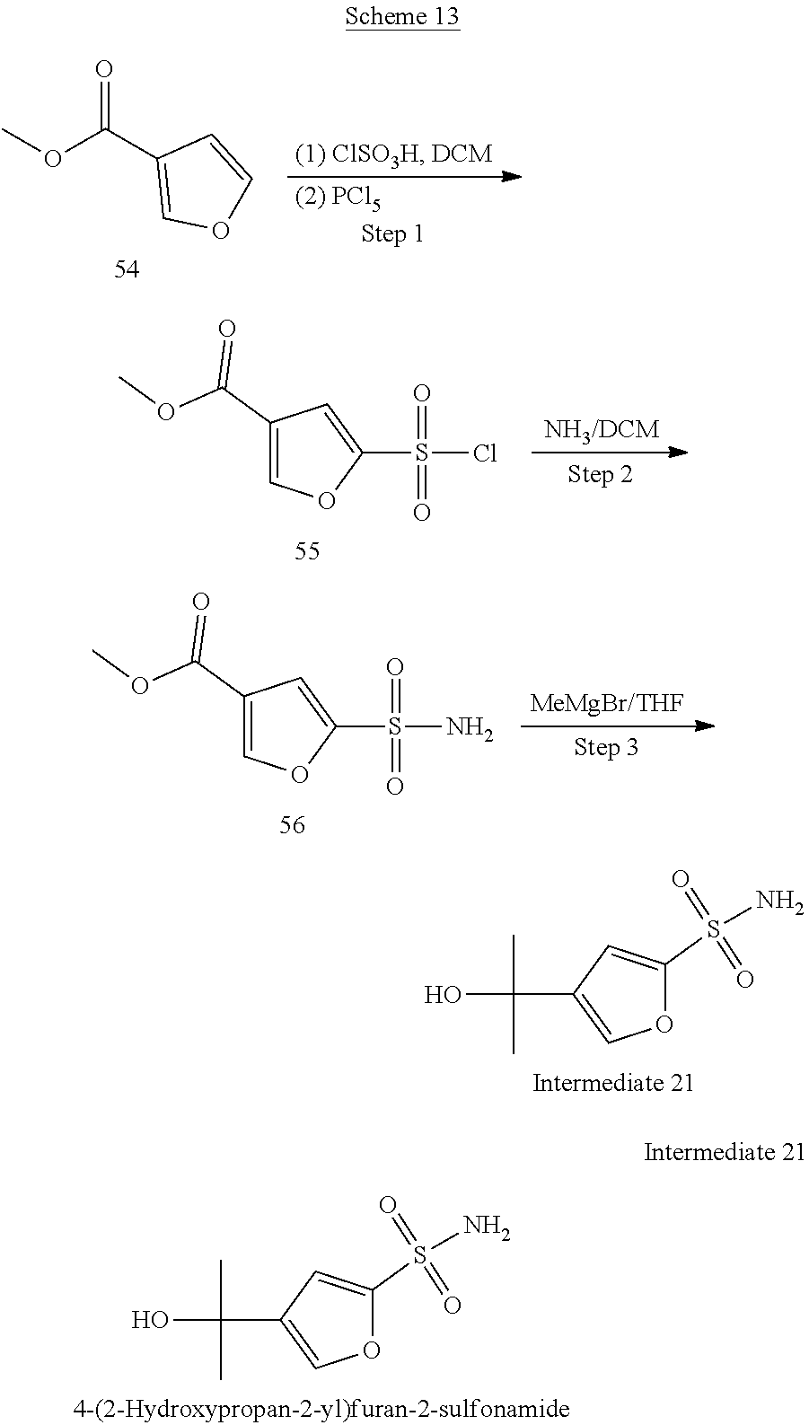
O=C(C1=COC=C1)OC.O=C(C1=COC(S(Cl)(=O)=O)=C1)OC.O=C(C1=COC(S(N)(=O)=O)=C1)OC.OC(C1=COC(S(N)(=O)=O)=C1)(C)C.OC(C1=COC(S(N)(=O)=O)=C1)(C)C
